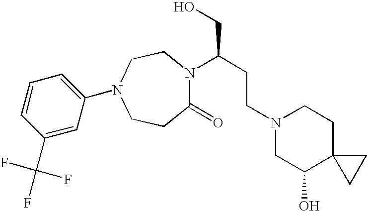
C1(=O)N(C(CCN2CC(O)C3(CC2)CC3)CO)CCN(C2=CC=CC(C(F)(F)F)=C2)CC1
